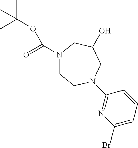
C1(Br)=CC=CC(N2CCN(C(=O)OC(C)(C)C)CC(O)C2)=N1
